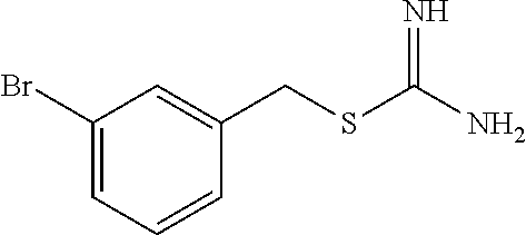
C1(Br)=CC=CC(CSC(N)=N)=C1
